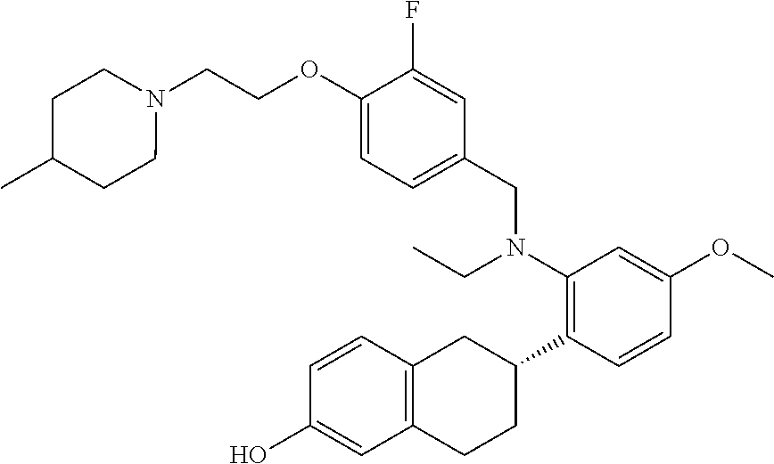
C1(O)=CC2=C(C=C1)CC(C1=C(N(CC3=CC=C(OCCN4CCC(C)CC4)C(F)=C3)CC)C=C(OC)C=C1)CC2
